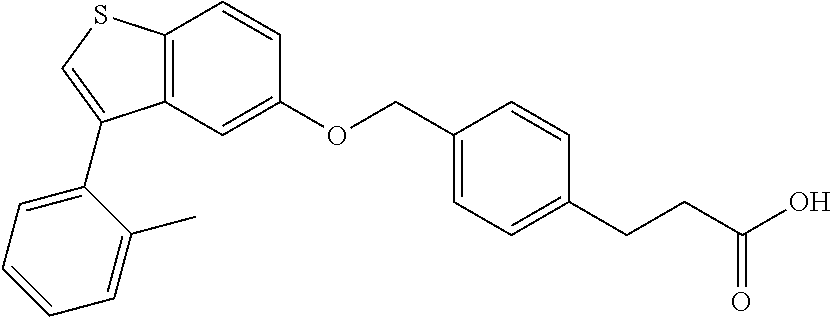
C12=C(C=C(OCC3=CC=C(CCC(O)=O)C=C3)C=C1)C(C1=CC=CC=C1C)=CS2
